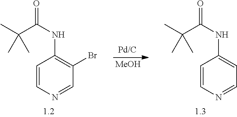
[MeOH].C1=CN=CC=C1NC(=O)C(C)(C)C.C1=CN=CC(Br)=C1NC(=O)C(C)(C)C
